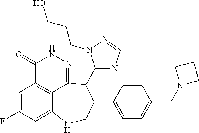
C1=C(F)C=C2C3=C1C(=O)NN=C3C(C1=NC=NN1CCCO)C(C1=CC=C(CN3CCC3)C=C1)CN2
